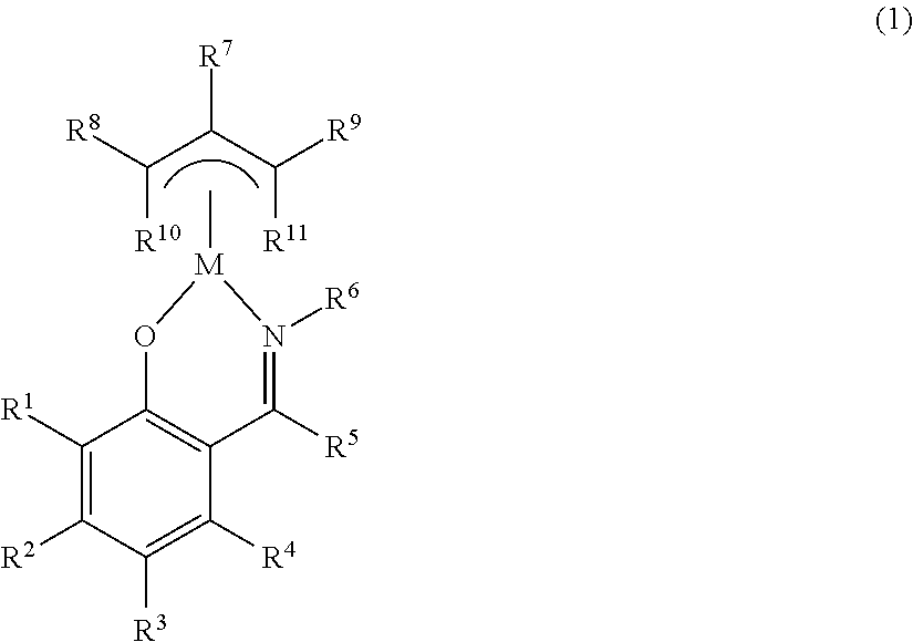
C([R10])(C(C([R11])[R9])[R7])[R8].C1([R1])=C([R2])C([R3])=C([R4])C2=C1O[M](C)N([R6])=C2[R5]
